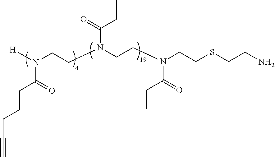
[H]N(CCN(CCN(CCSCCN)C(=O)CC)C(CC)=O)C(CCCC#C)=O
